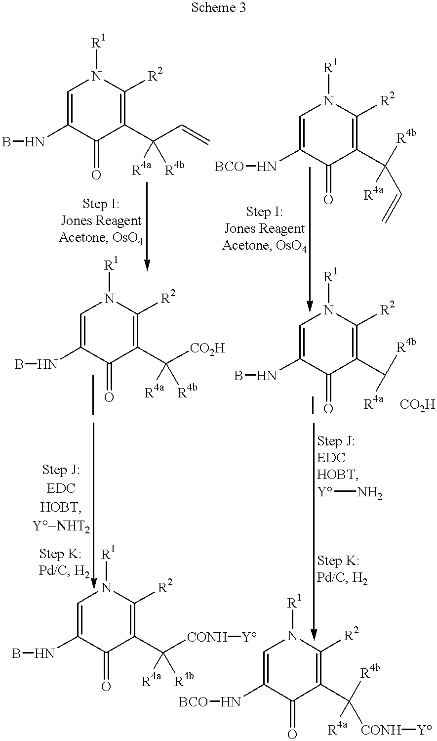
C1=C(NB)C(=O)C(C(C=C)([R4a])[R4b])=C([R2])N1[R1].C1=C(N[BCO])C(=O)C(C([R4a])(C=C)[R4b])=C([R2])N1[R1].C1=C(NB)C(=O)C(C([CO2H])([R4a])[R4b])=C([R2])N1[R1].C1=C(NB)C(=O)C(C([R4b])[R4a])=C([R2])N1[R1].[CO2H].C1=C(NB)C(=O)C(C([CONH][Y])([R4a])[R4b])=C([R2])N1[R1].C1=C(N[BCO])C(=O)C(C([R4b])([R4a])[CONH][Y])=C([R2])N1[R1].[Y]N
